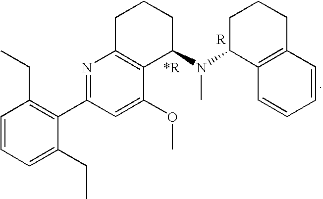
C1=CC=C(CC)C(C2=NC3=C(C(OC)=C2)C(N(C2C4=C(CCC2)C=CC=C4)C)CCC3)=C1CC.[R]
